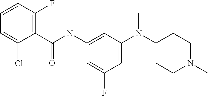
C1=C(N(C2CCN(C)CC2)C)C=C(NC(=O)C2=C(F)C=CC=C2Cl)C=C1F
